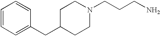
C1=CC=C(CC2CCN(CCCN)CC2)C=C1
